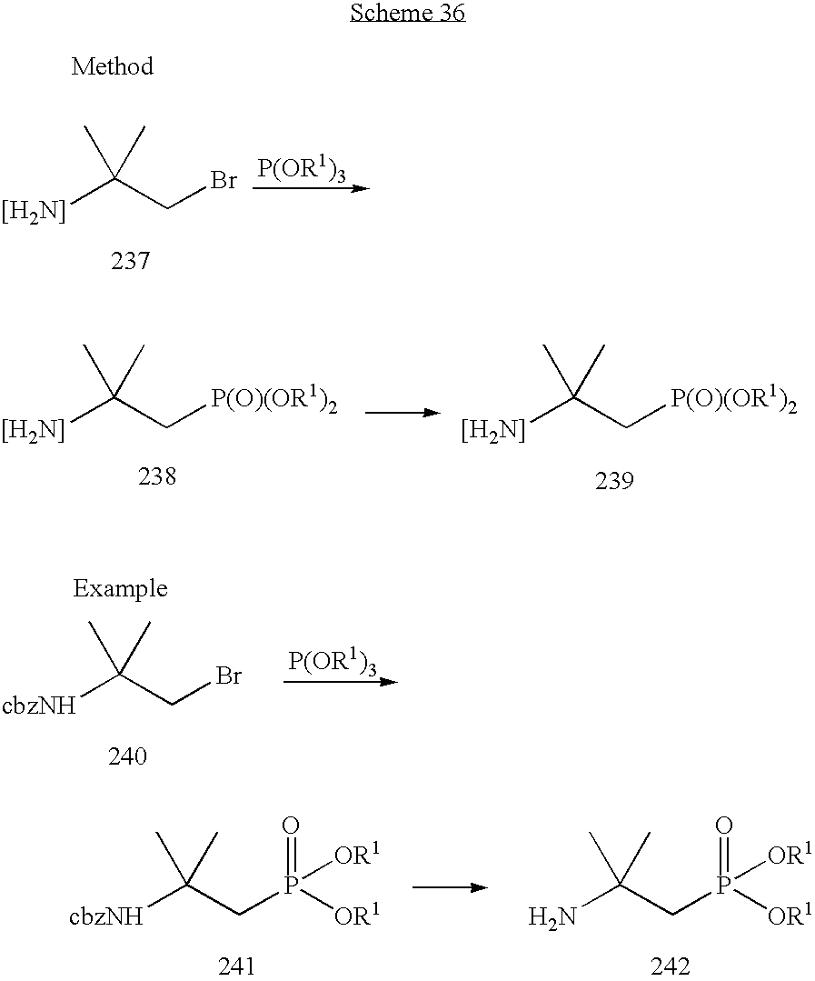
[cbzNH]C(CBr)(C)C.[cbzNH]C(CP(=O)([OR1])[OR1])(C)C.NC(CP(=O)([OR1])[OR1])(C)C.[[H2N]]C(CBr)(C)C.[[H2N]]C(C[P(O)(OR1)2])(C)C.[[H2N]]C(C[P(O)(OR1)2])(C)C
